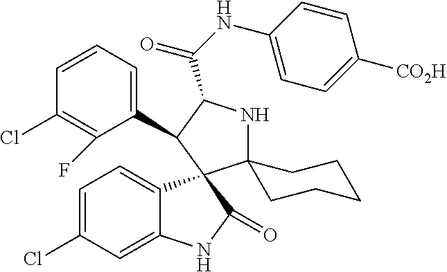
C1=C(Cl)C=C2C(=C1)C1(C(=O)N2)C(C2=CC=CC(Cl)=C2F)C(C(=O)NC2=CC=C([CO2H])C=C2)NC12CCCCC2
